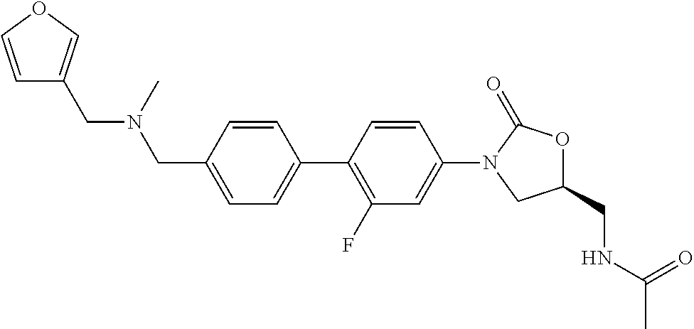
C1(CN(CC2=COC=C2)C)=CC=C(C2=C(F)C=C(N3C(=O)OC(CNC(C)=O)C3)C=C2)C=C1
